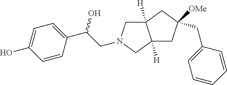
C(C(C1=CC=C(O)C=C1)O)N1CC2([H])C([H])(C1)CC(CC1=CC=CC=C1)([OMe])C2
